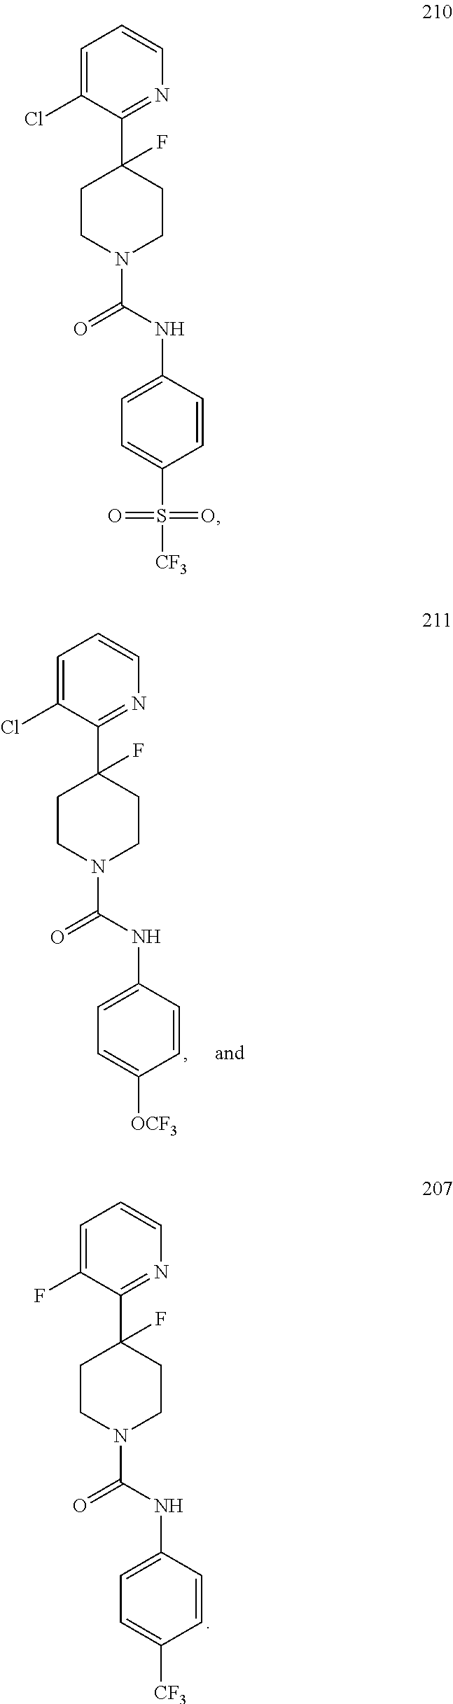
C1=CN=C(C2(F)CCN(C(=O)NC3=CC=C(S([CF3])(=O)=O)C=C3)CC2)C(Cl)=C1.C1=CN=C(C2(F)CCN(C(=O)NC3=CC=C([OCF3])C=C3)CC2)C(Cl)=C1.C1=CN=C(C2(F)CCN(C(=O)NC3=CC=C([CF3])C=C3)CC2)C(F)=C1
